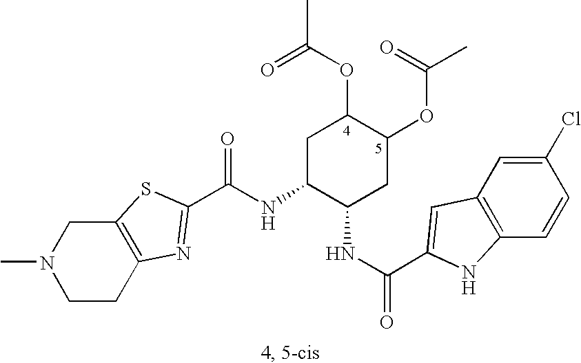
N(C1C(NC(=O)C2=CC3=C(C=CC(Cl)=C3)N2)CC(OC(C)=O)C(OC(C)=O)C1)C(=O)C1=NC2=C(CN(C)CC2)S1
